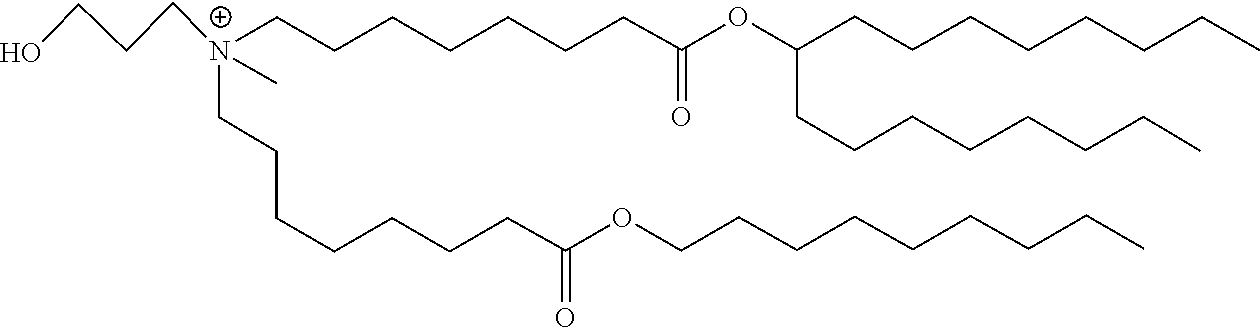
C(C(=O)OCCCCCCCCC)CCCCCC[N+](CCCCCCCC(=O)OC(CCCCCCCC)CCCCCCCC)(CCCO)C
